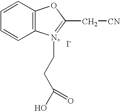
C12=C(C=CC=C1)OC(C[CN])=[N+]2CCC(=O)O.[I-]
